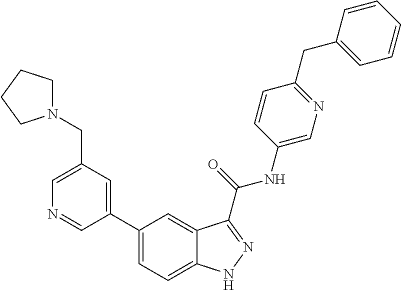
C1(CN2CCCC2)=CN=CC(C2=CC=C3C(=C2)C(C(NC2=CN=C(CC4=CC=CC=C4)C=C2)=O)=NN3)=C1
